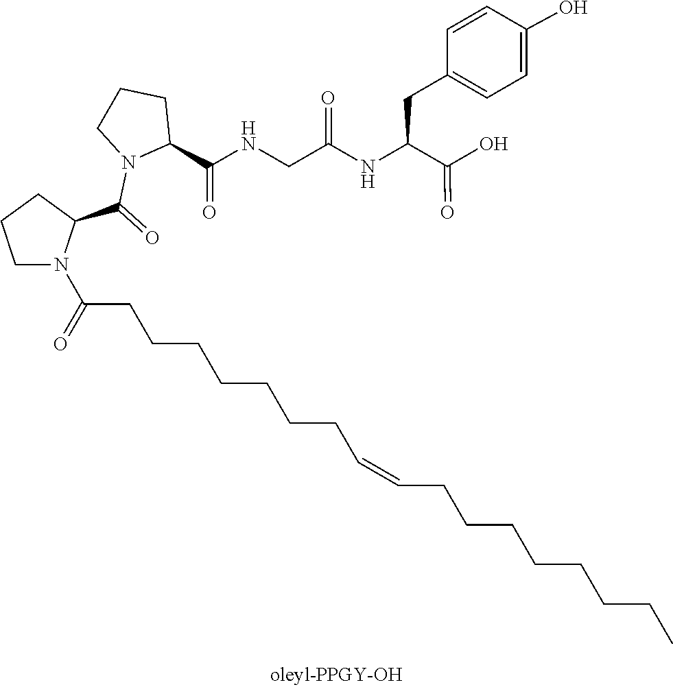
C1(C(=O)NCC(=O)NC(CC2=CC=C(O)C=C2)C(=O)O)CCCN1C(=O)C1CCCN1C(=O)CCCCCCCC=CCCCCCCCC
